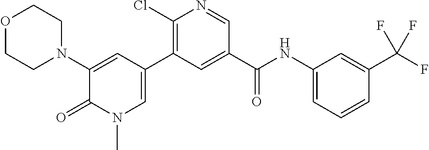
O1CCN(C2=CC(C3=C(Cl)N=CC(C(NC4=CC=CC(C(F)(F)F)=C4)=O)=C3)=CN(C)C2=O)CC1
